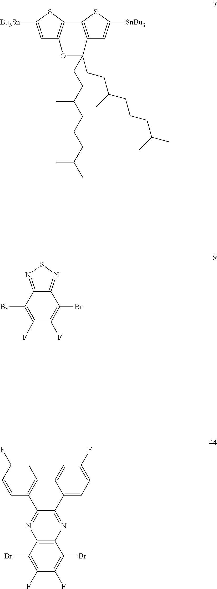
C1=C([Bu3Sn])SC2=C1OC(CCC(CCCC(C)C)C)(CCC(CCCC(C)C)C)C1=C2SC([SnBu3])=C1.C1(F)=C(Br)C2=C(C(Br)=C1F)N=C(C1=CC=C(F)C=C1)C(C1=CC=C(F)C=C1)=N2.C1(F)=C([Be])C2=NSN=C2C(Br)=C1F
